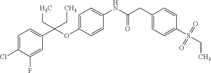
C1=C(OC(C2=CC=C(Cl)C(F)=C2)(CC)CC)C=CC(NC(CC2=CC=C(S(=O)(=O)CC)C=C2)=O)=C1
